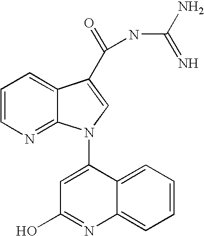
C1=CN=C2C(=C1)C(C(=O)NC(=N)N)=CN2C1=CC(O)=NC2=CC=CC=C12
